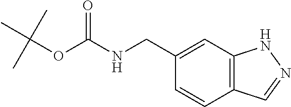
C(NC(=O)OC(C)(C)C)C1=CC2=C(C=C1)C=NN2
